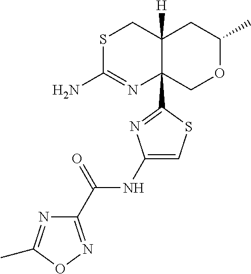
S1C(N)=NC2(C3=NC(NC(C4=NOC(C)=N4)=O)=CS3)C([H])(C1)CC(C)OC2
